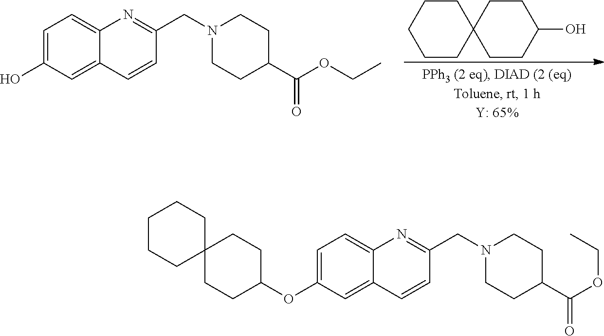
OC1=CC=C2N=C(CN3CCC(C(OCC)=O)CC3)C=CC2=C1.C1CCCCC12CCC(O)CC2.C12(CCC(OC3=CC=C4N=C(CN5CCC(C(OCC)=O)CC5)C=CC4=C3)CC1)CCCCC2
